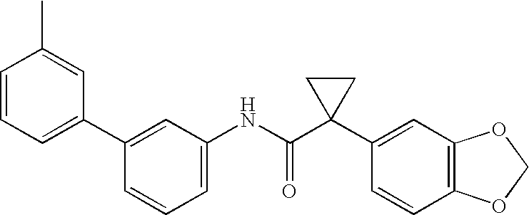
C1(NC(C2(C3=CC4=C(C=C3)OCO4)CC2)=O)=CC=CC(C2=CC=CC(C)=C2)=C1
